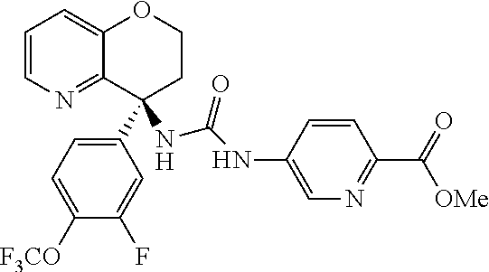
C1=CN=C2C(=C1)OCCC2(C1=CC=C([F3CO])C(F)=C1)NC(=O)NC1=CN=C(C([OMe])=O)C=C1
